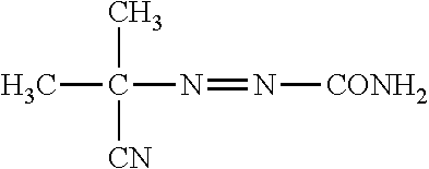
C(N=N[CONH2])(C)(C)[CN]
